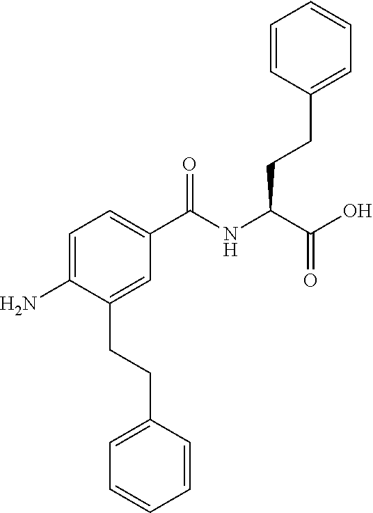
C1=C(N)C(CCC2=CC=CC=C2)=CC(C(NC(C(O)=O)CCC2=CC=CC=C2)=O)=C1
